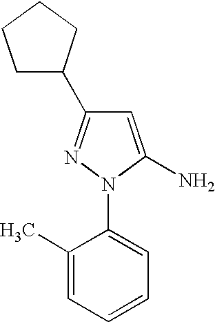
C1C(C2=NN(C3=CC=CC=C3C)C(N)=C2)CCC1
